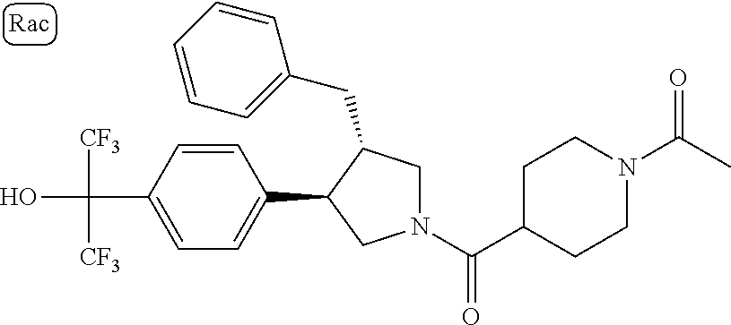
C(C1=CC=C(C2CN(C(=O)C3CCN(C(=O)C)CC3)CC2CC2=CC=CC=C2)C=C1)(O)([CF3])[CF3]
